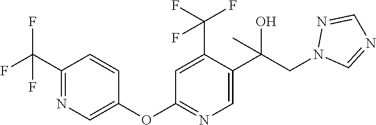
C1(C(F)(F)F)=NC=C(OC2=NC=C(C(CN3C=NC=N3)(O)C)C(C(F)(F)F)=C2)C=C1
